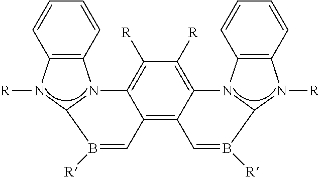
C12=C(N([R])C3N1C1=C([R])C([R])=C4C(=C1C=B3[R])C=B([R])C1N4C3=C(N1[R])C=CC=C3)C=CC=C2
